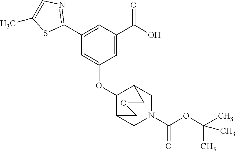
C1=C(C(=O)O)C=C(C2=NC=C(C)S2)C=C1OC1C2CN(C(=O)OC(C)(C)C)CC1COC2
